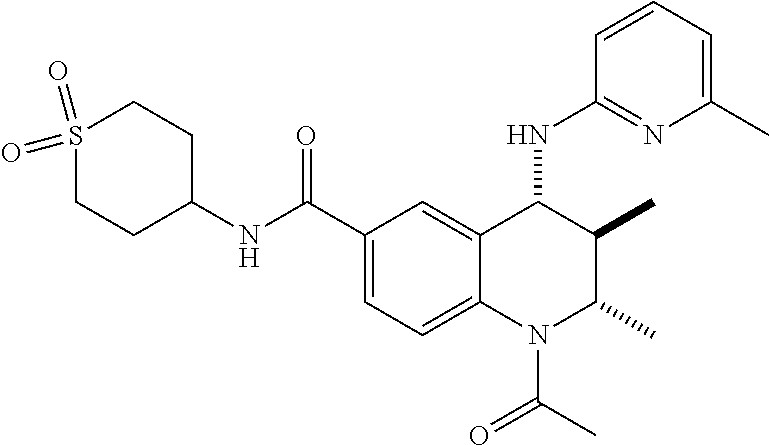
C1C(NC(C2=CC=C3C(=C2)C(NC2=NC(C)=CC=C2)C(C)C(C)N3C(=O)C)=O)CCS(=O)(=O)C1
